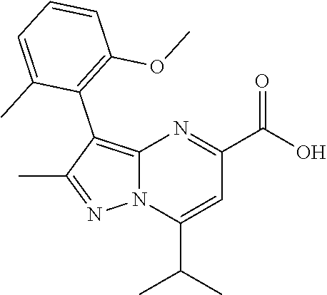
C12=C(C3=C(OC)C=CC=C3C)C(C)=NN1C(C(C)C)=CC(C(O)=O)=N2
